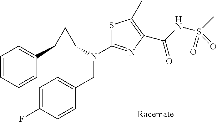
C1(CN(C2=NC(C(NS(C)(=O)=O)=O)=C(C)S2)C2C(C3=CC=CC=C3)C2)=CC=C(F)C=C1
